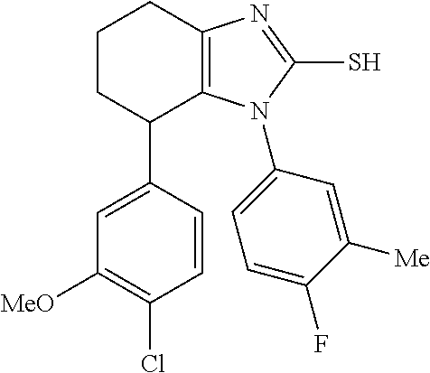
C1([MeO])=C(Cl)C=CC(C2C3=C(CCC2)N=C(S)N3C2=CC=C(F)C([Me])=C2)=C1
